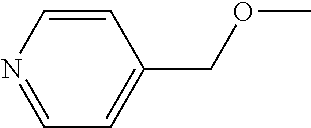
C1=NC=CC(COC)=C1
